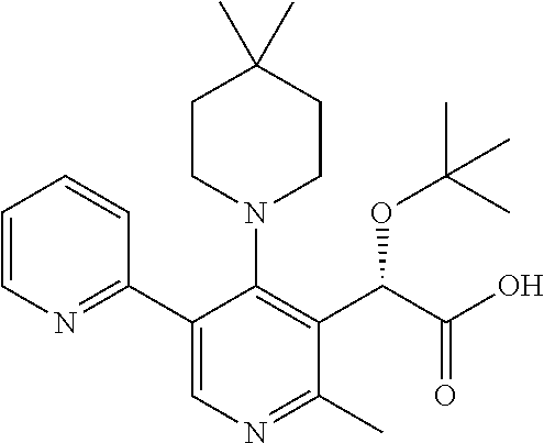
C1(C2=CN=C(C)C(C(C(O)=O)OC(C)(C)C)=C2N2CCC(C)(C)CC2)=NC=CC=C1
